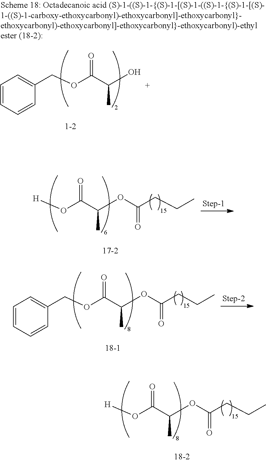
C1=CC=CC(COC(=O)C(C)OC(CCC)=O)=C1.[H]OC(=O)C(C)OC(CCC)=O.[H]OC(=O)C(C)OC(CCC)=O.C1=CC=CC(COC(=O)C(C)O)=C1
